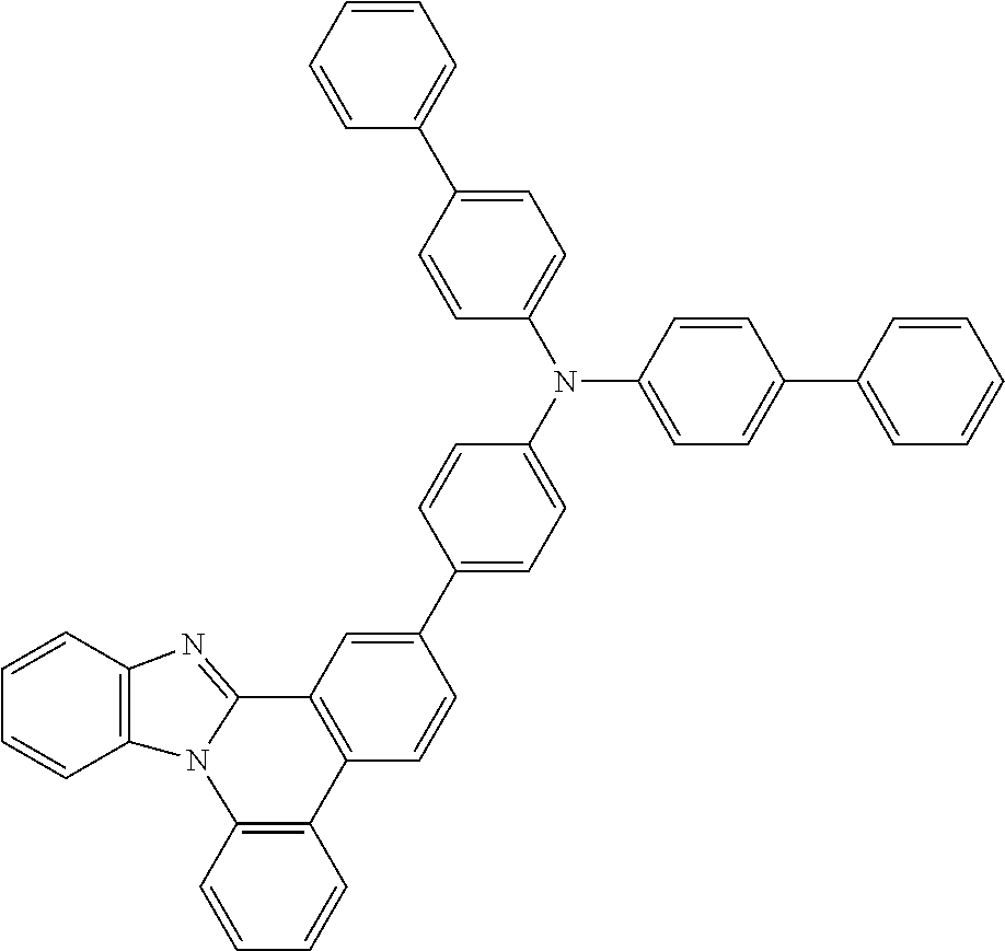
C1=CC2=C(C=C1)N1C(=NC3=C1C=CC=C3)C1=C2C=CC(C2=CC=C(N(C3=CC=C(C4=CC=CC=C4)C=C3)C3=CC=C(C4=CC=CC=C4)C=C3)C=C2)=C1
